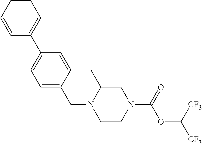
C1CN(C(=O)OC([CF3])[CF3])CC(C)N1CC1=CC=C(C2=CC=CC=C2)C=C1
